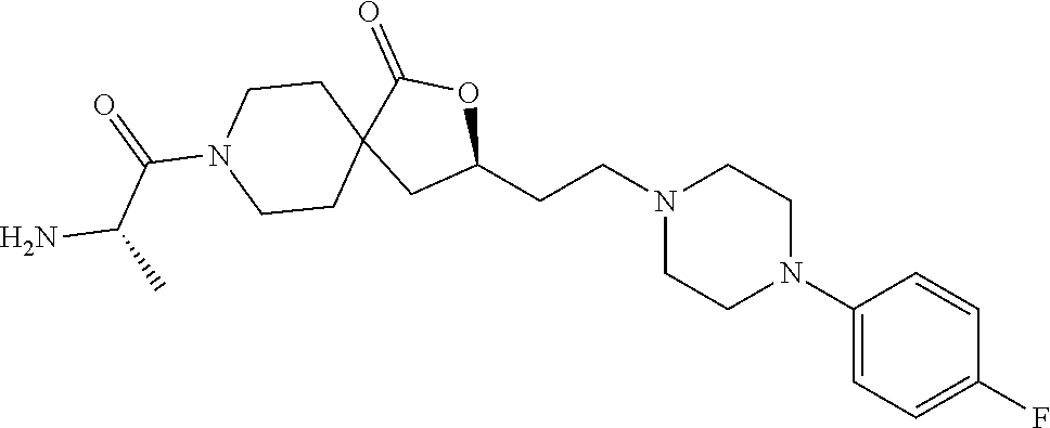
C1(N2CCN(CCC3OC(=O)C4(C3)CCN(C(=O)C(N)C)CC4)CC2)=CC=C(F)C=C1
